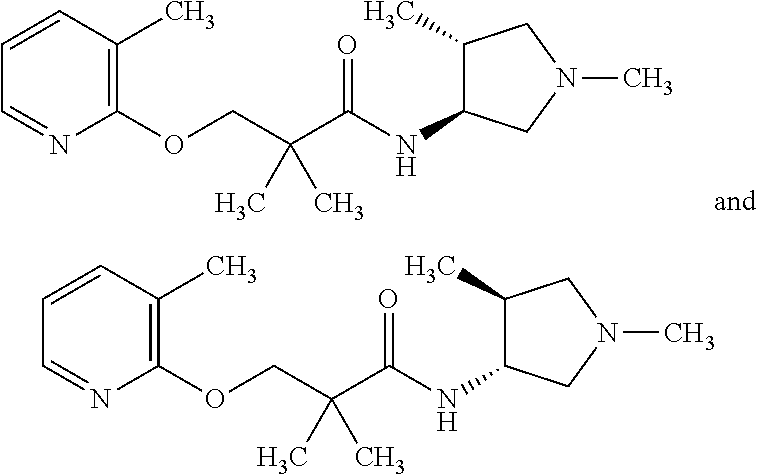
C1=CC(C)=C(OCC(C(NC2C(C)CN(C)C2)=O)(C)C)N=C1.C1=CC(C)=C(OCC(C(NC2C(C)CN(C)C2)=O)(C)C)N=C1
